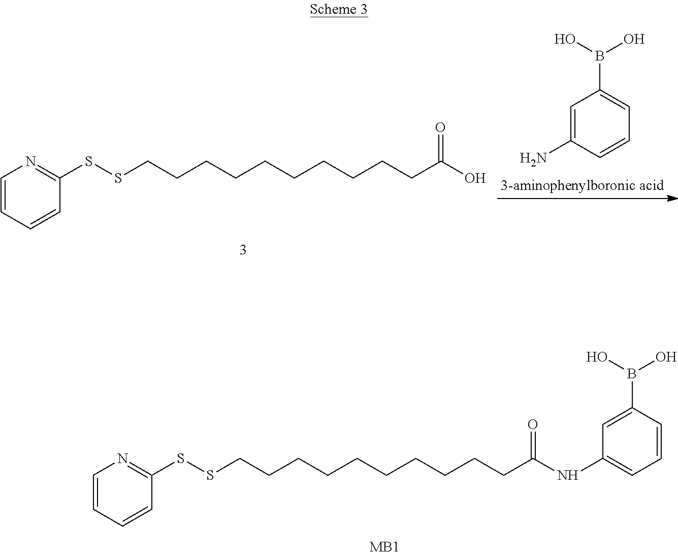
S(CCCCCCCCCCC(NC1=CC=CC(B(O)O)=C1)=O)SC1=NC=CC=C1.S(CCCCCCCCCCC(O)=O)SC1=NC=CC=C1.C1=C(N)C=CC=C1B(O)O
